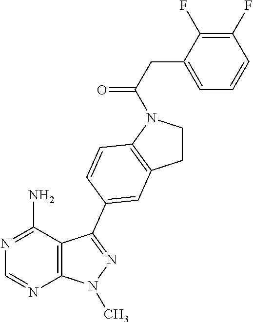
C1CN(C(CC2=CC=CC(F)=C2F)=O)C2=C1C=C(C1=NN(C)C3=C1C(N)=NC=N3)C=C2
